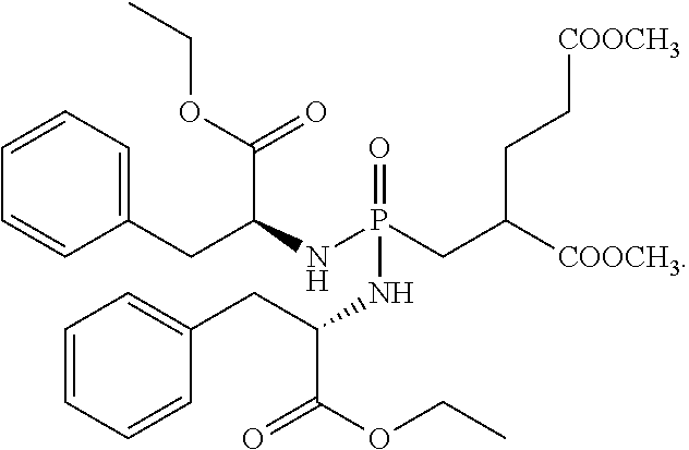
C1(CC(NP(CC([COOCH3])CC[COOCH3])(=O)NC(CC2=CC=CC=C2)C(=O)OCC)C(=O)OCC)=CC=CC=C1
